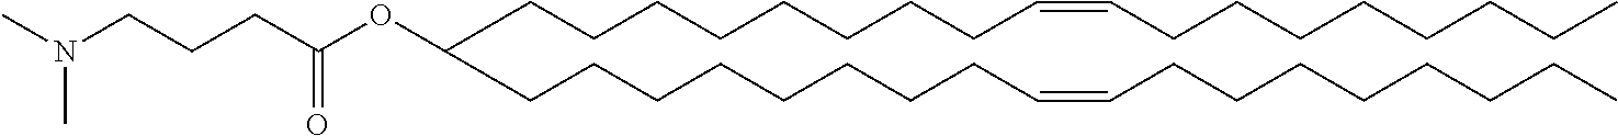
C(CCCCCCC=CCCCCCCCC)CC(CCCCCCCCC=CCCCCCCCC)OC(CCCN(C)C)=O
